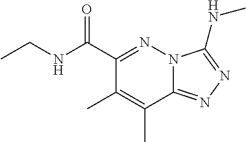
C1(C(=O)NCC)=NN2C(=NN=C2NC)C(C)=C1C
